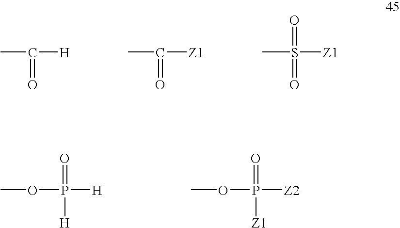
CC([H])=O.CC([Z1])=O.CS([Z1])(=O)=O.O(P([H])([H])=O)C.O(P([Z2])([Z1])=O)C
